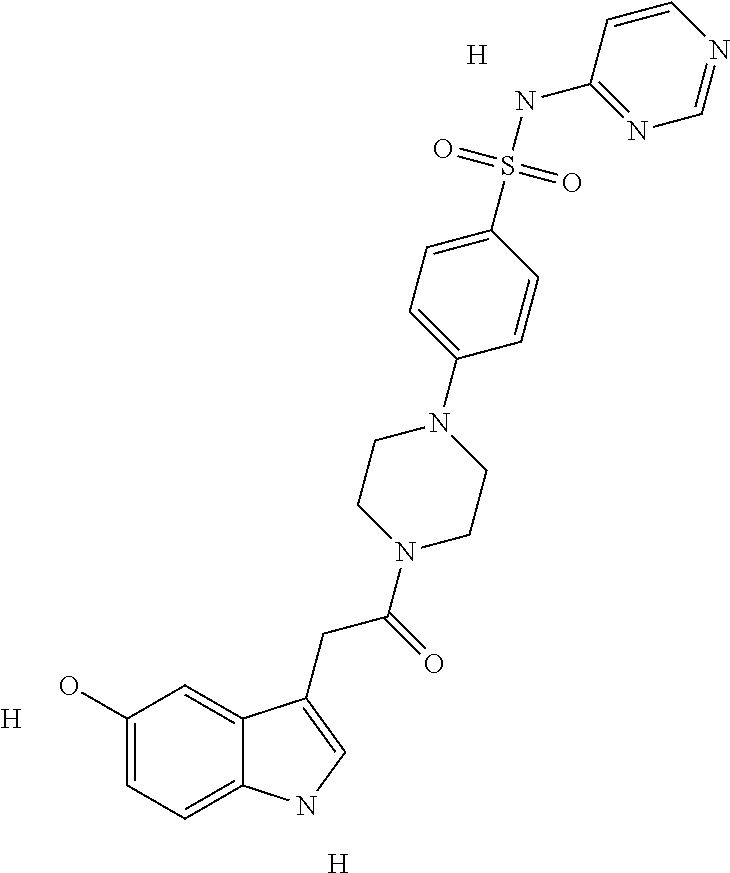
[H].C1=CC(NS(C2=CC=C(N3CCN(C(=O)CC4=CNC5=CC=C(O)C=C54)CC3)C=C2)(=O)=O)=NC=N1.[H].[H]
